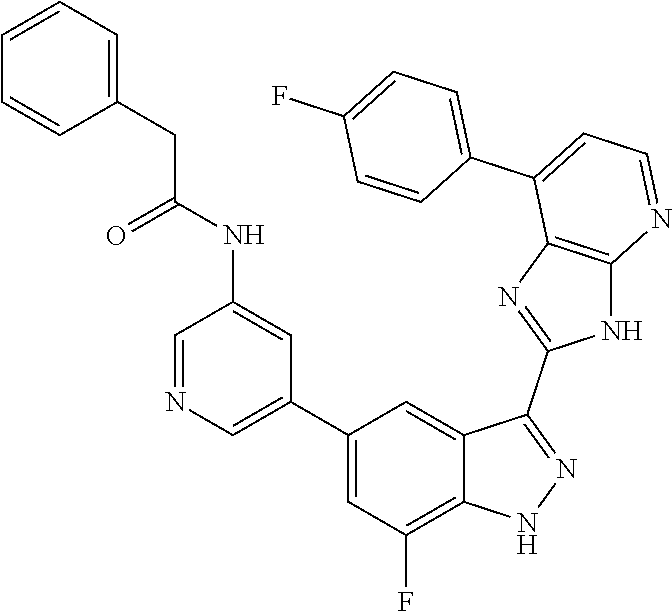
C1=NC=C(C2=CC(F)=C3C(=C2)C(C2=NC4=C(N2)N=CC=C4C2=CC=C(F)C=C2)=NN3)C=C1NC(CC1=CC=CC=C1)=O
